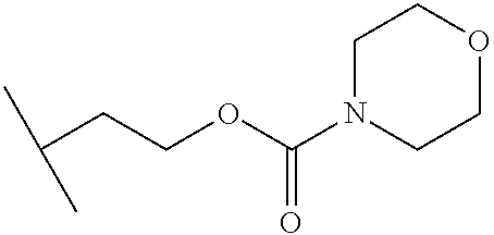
CC(C)CCOC(N1CCOCC1)=O
